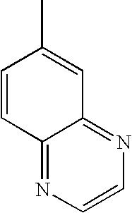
C12=NC=CN=C1C=CC(C)=C2
